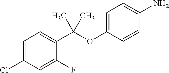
C1=C(Cl)C=C(F)C(C(OC2=CC=C(N)C=C2)(C)C)=C1
